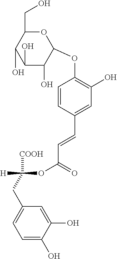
O1C(CO)C(O)C(O)C(O)C1OC1=C(O)C=C(C=CC(=O)OC([H])([COOH])CC2=CC=C(O)C(O)=C2)C=C1
